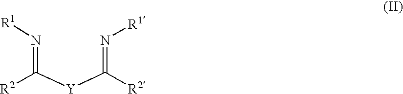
N(=C([Y]C(=N[R1])[R2])[R2])[R1]
